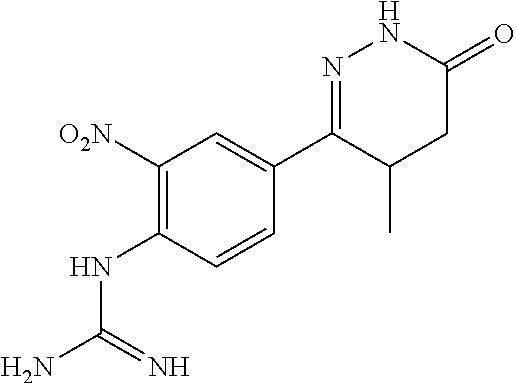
C1([O2N])=C(NC(N)=N)C=CC(C2=NNC(=O)CC2C)=C1
